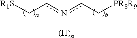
[R1S]Ccn(cC[PR8R9])[(H)n]
